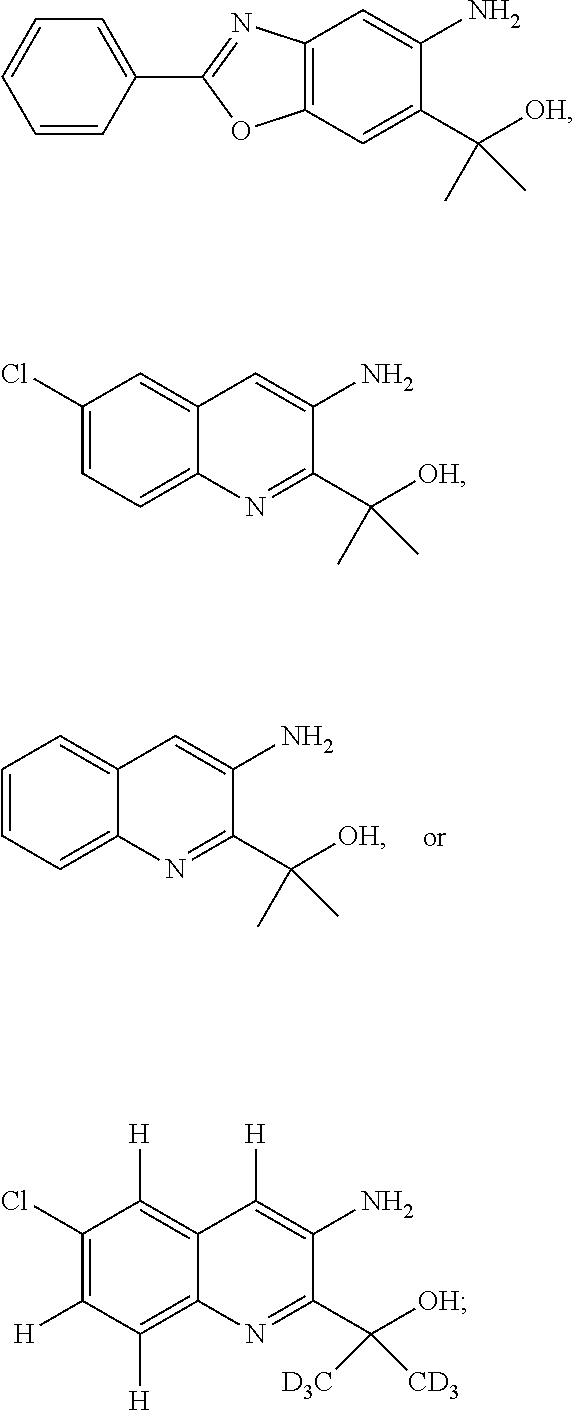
C12=CC=CC=C1N=C(C([OH])(C)C)C(N)=C2.C12=C(C=C(C([OH])(C)C)C(N)=C1)OC(C1=CC=CC=C1)=N2.C12=CC(Cl)=CC=C1N=C(C([OH])(C)C)C(N)=C2.C12=C([H])C(Cl)=C([H])C([H])=C1N=C(C([OH])([D3C])[CD3])C(N)=C2[H]
